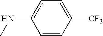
C1=CC([CF3])=CC=C1NC
